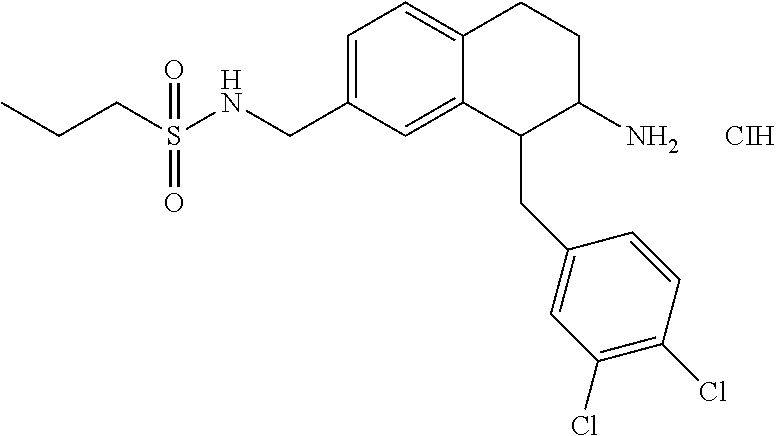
C1=C(CNS(CCC)(=O)=O)C=C2C(=C1)CCC(N)C2CC1=CC(Cl)=C(Cl)C=C1.[CIH]
